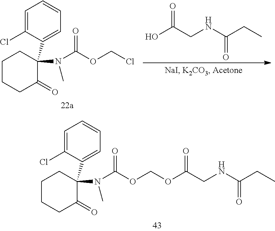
C1=C(Cl)C(C2(N(C(=O)OCOC(CNC(CC)=O)=O)C)C(=O)CCCC2)=CC=C1.C1=C(Cl)C(C2(N(C(=O)OCCl)C)C(=O)CCCC2)=CC=C1.OC(CNC(CC)=O)=O
